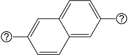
C12=CC=C(C)C=C1C=CC(C)=C2
